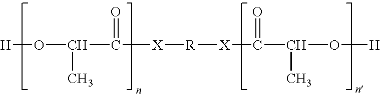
[H]OC(C([X][R][X]C(C(O[H])C)=O)=O)C
